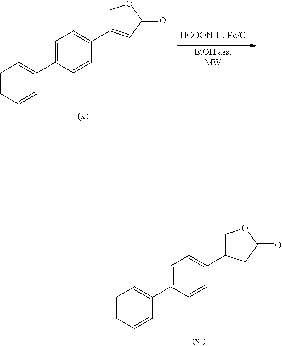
[EtOH ass.MW].C1=CC=CC(C2=CC=C(C3=CC(=O)OC3)C=C2)=C1.C1=CC=CC(C2=CC=C(C3COC(=O)C3)C=C2)=C1
